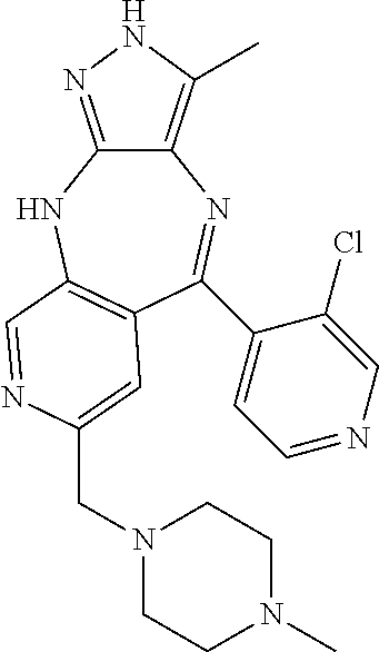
C12=C(C)NN=C1NC1=C(C=C(CN3CCN(C)CC3)N=C1)C(C1=CC=NC=C1Cl)=N2
